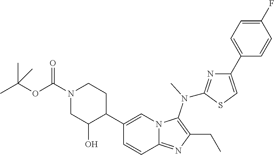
N1(C(OC(C)(C)C)=O)CC(O)C(C2=CN3C(=NC(CC)=C3N(C)C3=NC(C4=CC=C(F)C=C4)=CS3)C=C2)CC1
